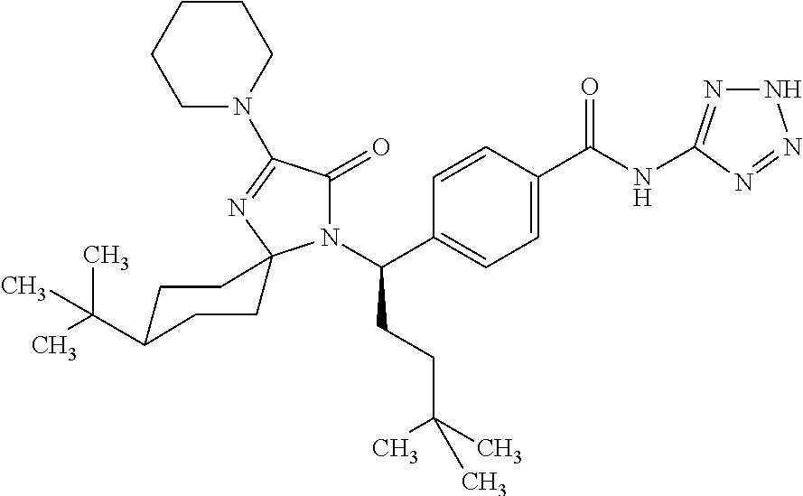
C1=C(C(=O)NC2=NNN=N2)C=CC(C(N2C(=O)C(N3CCCCC3)=NC23CCC(C(C)(C)C)CC3)CCC(C)(C)C)=C1
